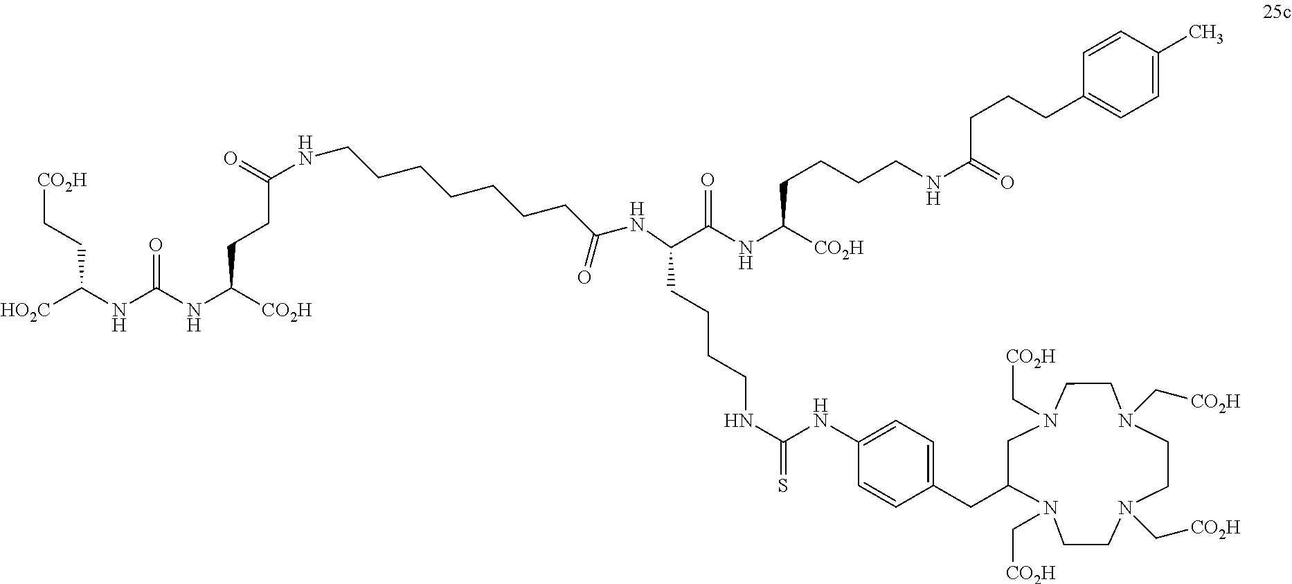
[HO2C]C(NC(NC([CO2H])CCC(=O)NCCCCCCCC(NC(CCCCNC(NC1=CC=C(CC2N(C[CO2H])CCN(C[CO2H])CCN(C[CO2H])CCN(C[CO2H])C2)C=C1)=S)C(NC([CO2H])CCCCNC(=O)CCCC1=CC=C(C)C=C1)=O)=O)=O)CC[CO2H]
